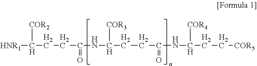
[COR2]C([HNR1])CCC(NC(CCC(NC([COR4])CC[COR5])=O)[COR3])=O
